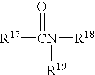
[R17][CN](=O)([R19])[R18]
